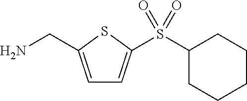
C1=C(CN)SC(S(C2CCCCC2)(=O)=O)=C1
